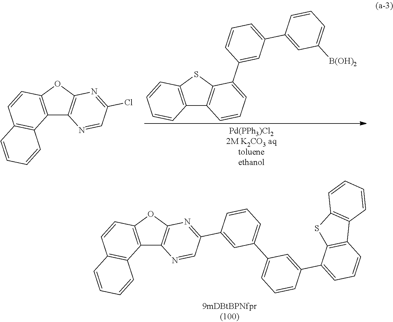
C12=C(OC3=C1N=CC(C1=CC(C4=CC=CC(C5=CC=CC6=C5SC5=C6C=CC=C5)=C4)=CC=C1)=N3)C=CC1=C2C=CC=C1.C12=C(SC3=C1C=CC=C3C1=CC(C3=CC([B(OH)2])=CC=C3)=CC=C1)C=CC=C2.C12=C(OC3=C1N=CC(Cl)=N3)C=CC1=C2C=CC=C1
